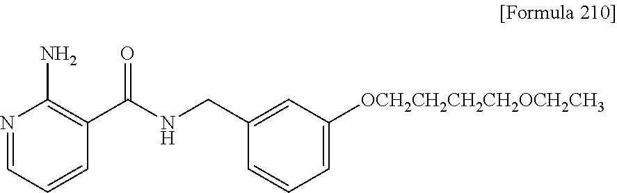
N1=CC=CC(C(NCC2=CC([OCH2CH2CH2CH2OCH2CH3])=CC=C2)=O)=C1N
